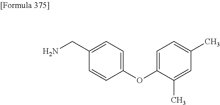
C1(CN)=CC=C(OC2=CC=C(C)C=C2C)C=C1
